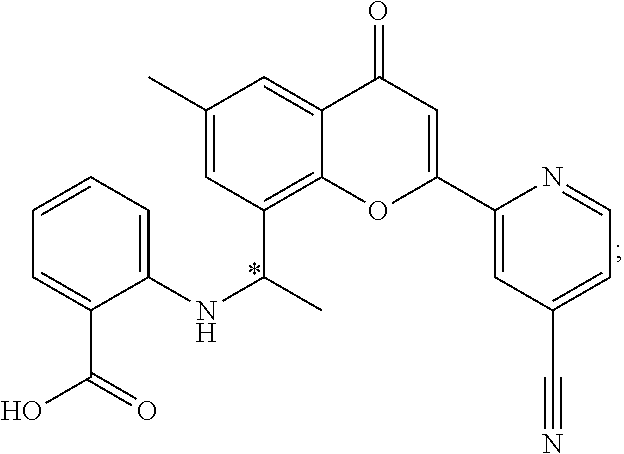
C1=CC=C(NC(C)C2=C3C(=CC(C)=C2)C(=O)C=C(C2=CC(C#N)=CC=N2)O3)C(C(=O)O)=C1
